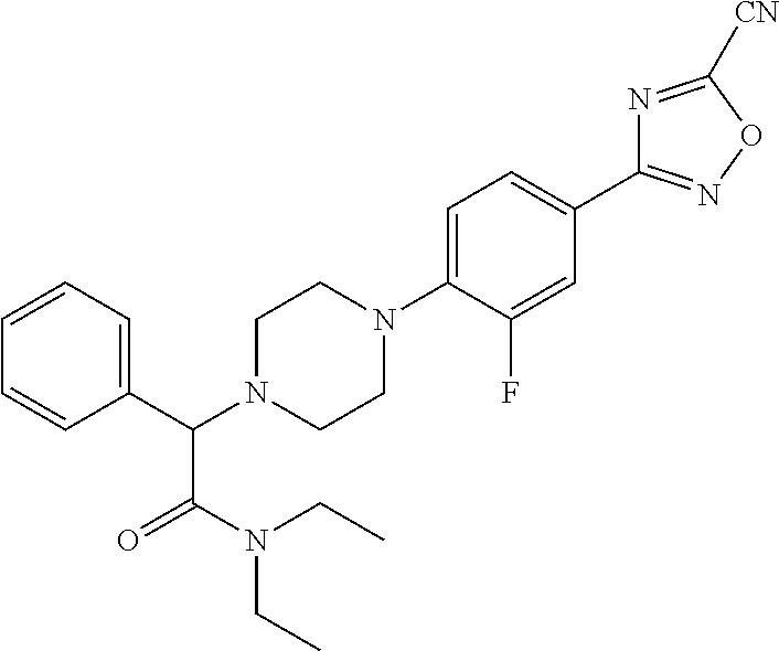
C1(C(N2CCN(C3=CC=C(C4=NOC([CN])=N4)C=C3F)CC2)C(N(CC)CC)=O)=CC=CC=C1
